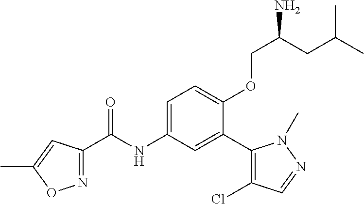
N1=C(C(=O)NC2=CC=C(OCC(CC(C)C)N)C(C3=C(Cl)C=NN3C)=C2)C=C(C)O1
